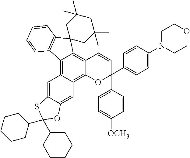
C12=C3C(=C4C(=C1C=CC(C1=CC=C([OCH3])C=C1)(C1=CC=C(N5CCOCC5)C=C1)O2)C1(C2=C4C=CC=C2)CC(C)(C)CC(C)(C)C1)C=C1C(=C3)OC(C2CCCCC2)(C2CCCCC2)S1
